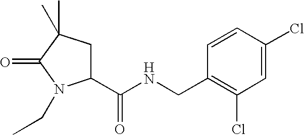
C1=CC(Cl)=CC(Cl)=C1CNC(C1CC(C)(C)C(=O)N1CC)=O
